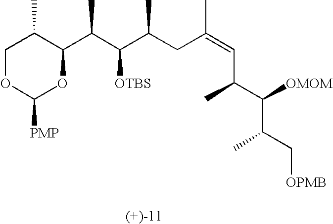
C1OC([PMP])OC(C(C(C(CC(=CC(C(C(C[OPMB])C)[OMOM])C)C)C)[OTBS])C)C1C
